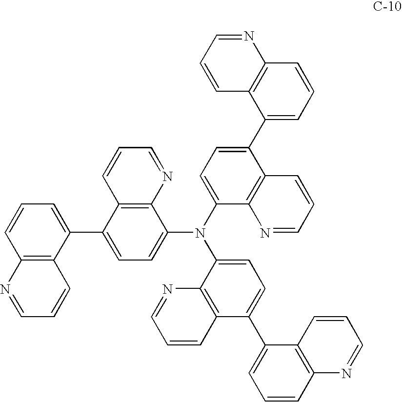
C12=C(C(C3=CC=C(N(C4=CC=C(C5=CC=CC6=C5C=CC=N6)C5=C4N=CC=C5)C4=CC=C(C5=CC=CC6=C5C=CC=N6)C5=C4N=CC=C5)C4=C3C=CC=N4)=CC=C1)C=CC=N2
